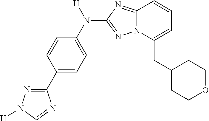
C1(C2=NN([H])C=N2)=CC=C(N([H])C2=NN3C(=N2)C=CC=C3CC2CCOCC2)C=C1
